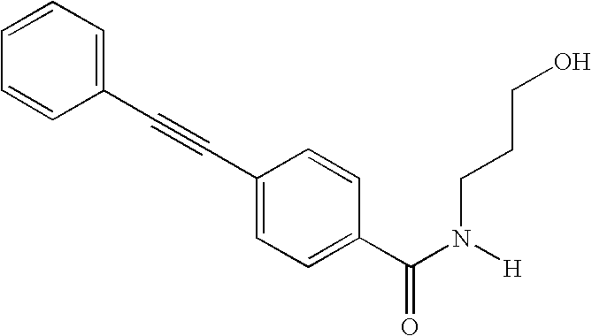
C1=CC=C(C#CC2=CC=C(C(N([H])CCCO)=O)C=C2)C=C1
